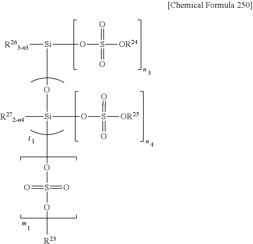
[R263-n3][Si](OS([OR24])(=O)=O)O[Si](OS(O[R23])(=O)=O)([R272-n4])OS([OR25])(=O)=O
